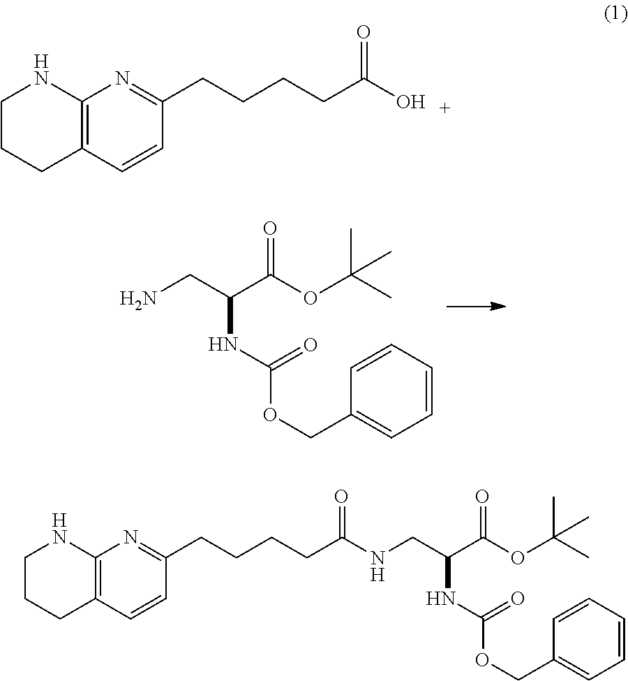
NCC(C(OC(C)(C)C)=O)NC(OCC1=CC=CC=C1)=O.C12=C(C=CC(CCCCC(O)=O)=N1)CCCN2.C12=C(C=CC(CCCCC(=O)NCC(C(OC(C)(C)C)=O)NC(OCC3=CC=CC=C3)=O)=N1)CCCN2
